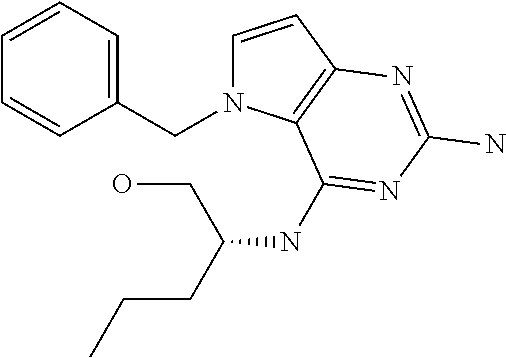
C1=CC2=C(N1CC1=CC=CC=C1)C(NC(CCC)CO)=NC(N)=N2
